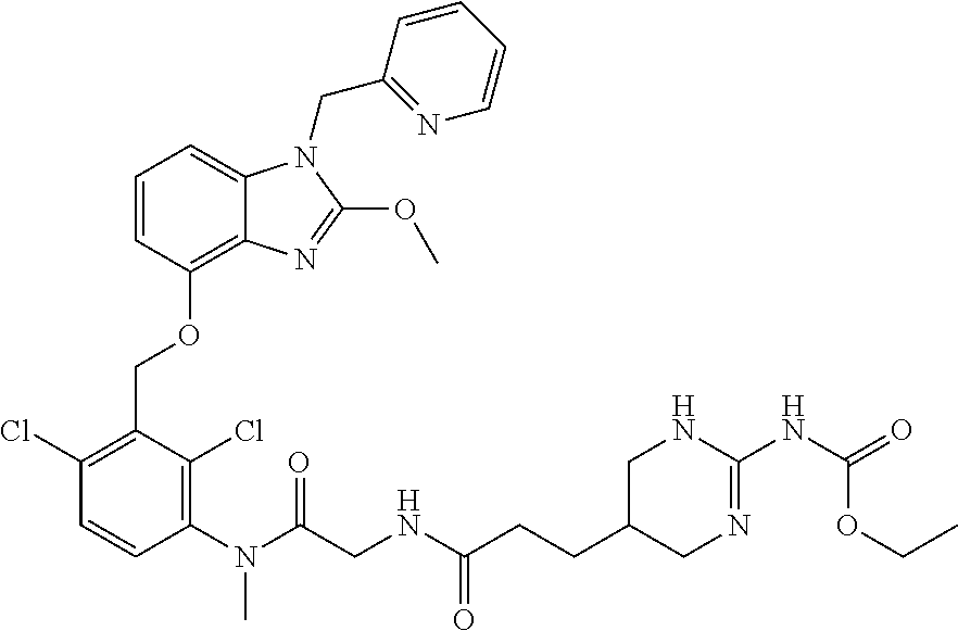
C1(Cl)=C(COC2=C3C(=CC=C2)N(CC2=NC=CC=C2)C(OC)=N3)C(Cl)=C(N(C)C(=O)CNC(=O)CCC2CN=C(NC(=O)OCC)NC2)C=C1
